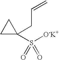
C1C(S([O-K+])(=O)=O)(CC=C)C1
